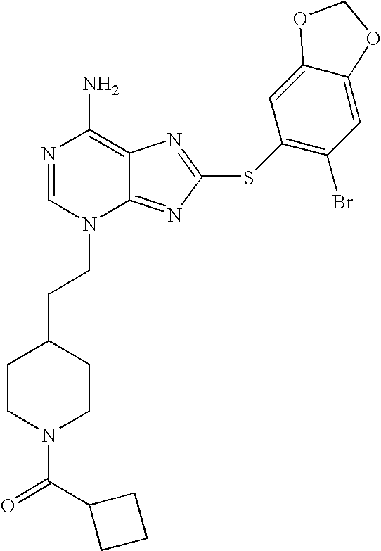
N1=CN(CCC2CCN(C(=O)C3CCC3)CC2)C2=NC(SC3=C(Br)C=C4C(=C3)OCO4)=NC2=C1N
